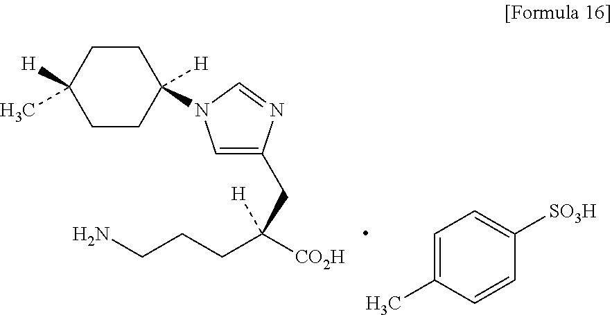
C1CC([H])(N2C=C(CC(CCCN)([CO2H])[H])N=C2)CCC1([H])C.C1=C(C)C=CC([SO3H])=C1
